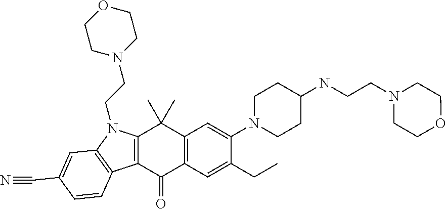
C12=C(C=C(CC)C(N3CCC(NCCN4CCOCC4)CC3)=C1)C(=O)C1=C(C2(C)C)N(CCN2CCOCC2)C2=C1C=CC(C#N)=C2
